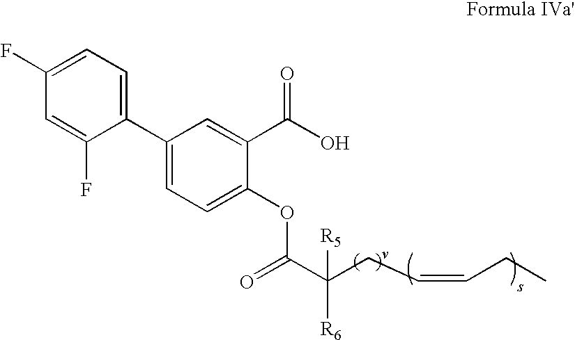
C1(F)=CC=C(C2=CC=C(OC(C(CC=CCC)([R5])[R6])=O)C(C(O)=O)=C2)C(F)=C1
